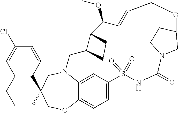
N12C3=CC(=CC=C3OCC3(C4=C(C=C(Cl)C=C4)CCC3)C1)S(=O)(=O)NC(=O)N1CC(CC1)OCC=CC(OC)C1C(C2)CC1
